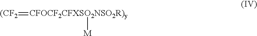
[(CF2]=[CFOCF2CFXSO2NSO2R)y][M]
